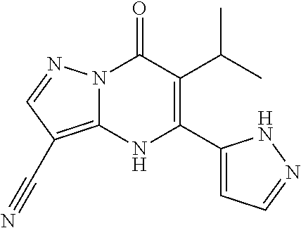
N12C(=C(C#N)C=N1)NC(C1=CC=NN1)=C(C(C)C)C2=O
